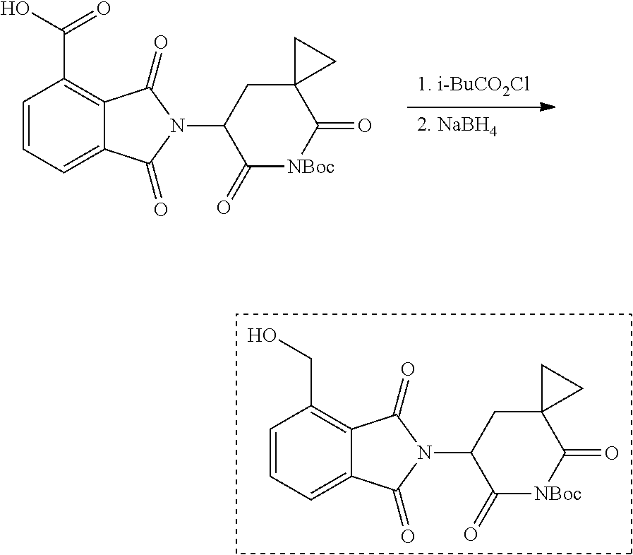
C1=C2C(=C(CO)C=C1)C(=O)N(C1C(=O)[NBoc]C(=O)C3(C1)CC3)C2=O.[1. i-BuCO2Cl].[2. NaBH4].C1=C2C(=C(C(O)=O)C=C1)C(=O)N(C1C(=O)[NBoc]C(=O)C3(C1)CC3)C2=O
